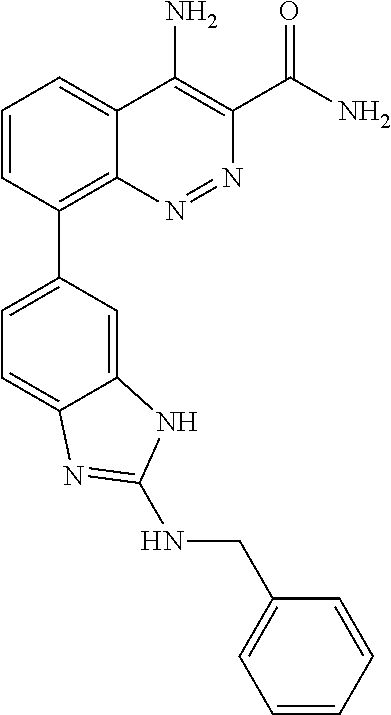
C1=CC(C2=CC=C3C(=C2)NC(NCC2=CC=CC=C2)=N3)=C2C(=C1)C(N)=C(C(N)=O)N=N2
